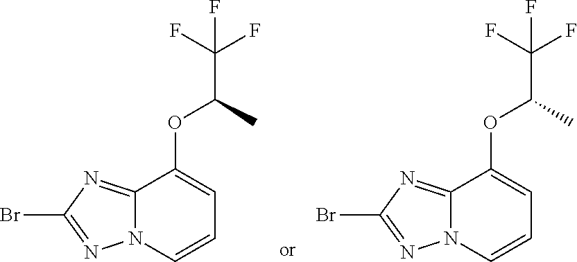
BrC1=NN2C(=N1)C(OC(C(F)(F)F)C)=CC=C2.BrC1=NN2C(=N1)C(OC(C(F)(F)F)C)=CC=C2
